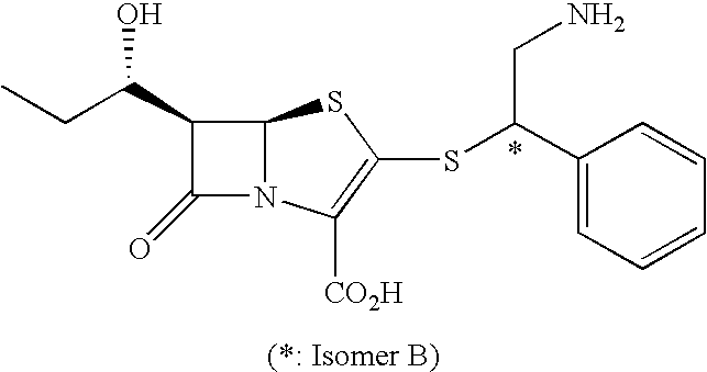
C12N(C([CO2H])=C(SC(C3=CC=CC=C3)CN)S1)C(=O)C2C(O)CC.*.[(*: Isomer B)]
